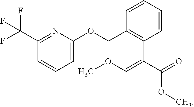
COC(C(C1=C(COC2=CC=CC(C(F)(F)F)=N2)C=CC=C1)=COC)=O
